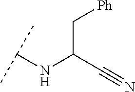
C(C(C#N)NC(C)C)[Ph]
